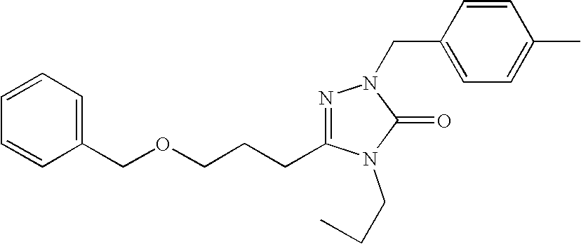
C1=CC=CC(COCCCC2=NN(CC3=CC=C(C)C=C3)C(=O)N2CCC)=C1
